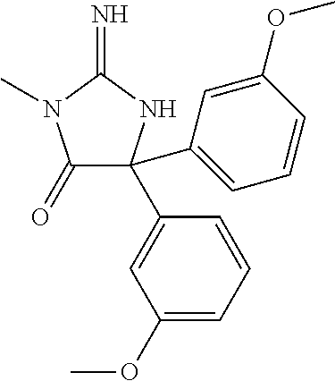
C1(=O)C(C2=CC(OC)=CC=C2)(C2=CC=CC(OC)=C2)NC(=N)N1C
